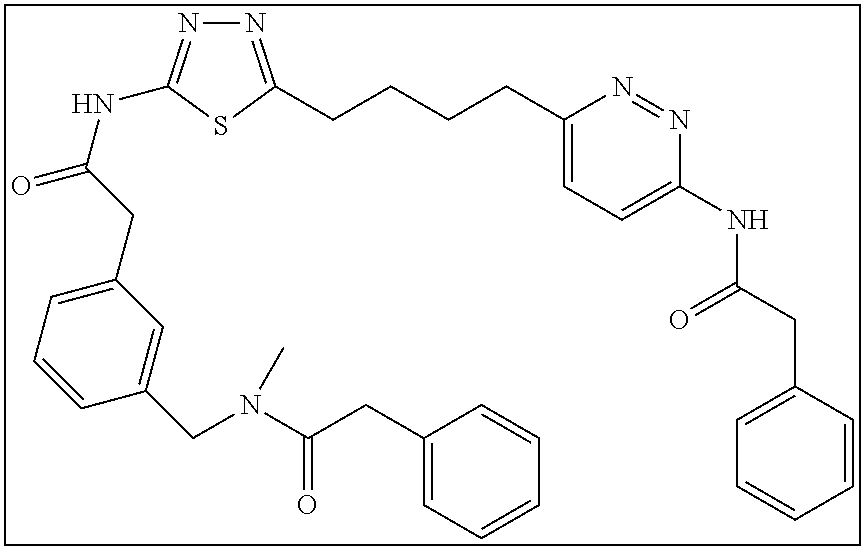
N1=C(CCCCC2=CC=C(NC(CC3=CC=CC=C3)=O)N=N2)SC(NC(=O)CC2=CC=CC(CN(C(CC3=CC=CC=C3)=O)C)=C2)=N1
